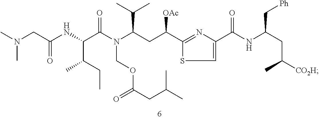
C(C(NC(C(CC)C)C(N(COC(CC(C)C)=O)C(CC(C1=NC(C(NC(CC([CO2H])C)C[Ph])=O)=CS1)[OAc])C(C)C)=O)=O)N(C)C
